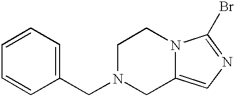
C1=CC=C(CN2CC3=CN=C(Br)N3CC2)C=C1
